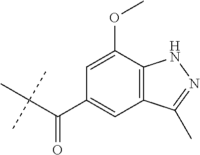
C(C(C1=CC2=C(C(OC)=C1)NN=C2C)=O)(C)(C)C
